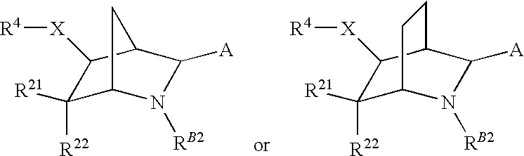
C1([R21])([R22])C2N([RB2])C([A])C(C1[X][R4])C2.C1([R21])([R22])C2N([RB2])C([A])C(C1[X][R4])CC2
